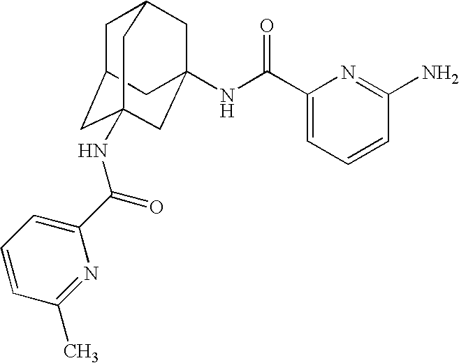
C1C2CC3(NC(C4=CC=CC(C)=N4)=O)CC(NC(C4=CC=CC(N)=N4)=O)(CC1C3)C2
